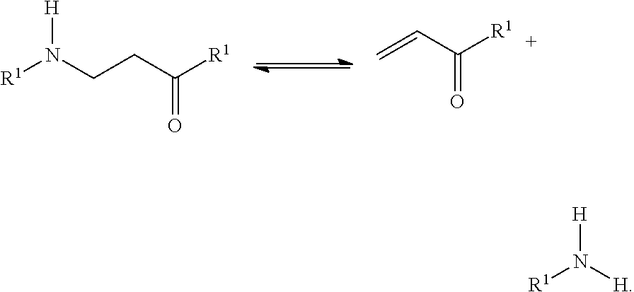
[R1]N(CCC([R1])=O)[H].C=CC([R1])=O.[R1]N([H])[H]
